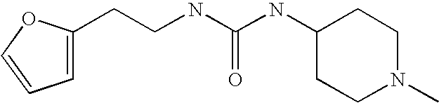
C1=C(CCNC(NC2CCN(C)CC2)=O)OC=C1
